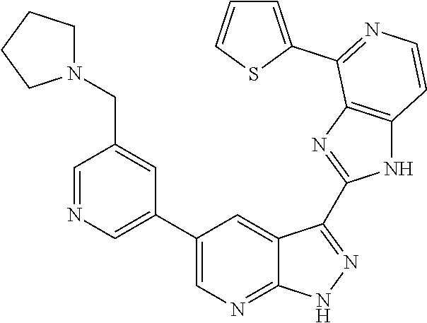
C1=NC=C(C2=CN=C3C(=C2)C(C2=NC4=C(N2)C=CN=C4C2=CC=CS2)=NN3)C=C1CN1CCCC1
